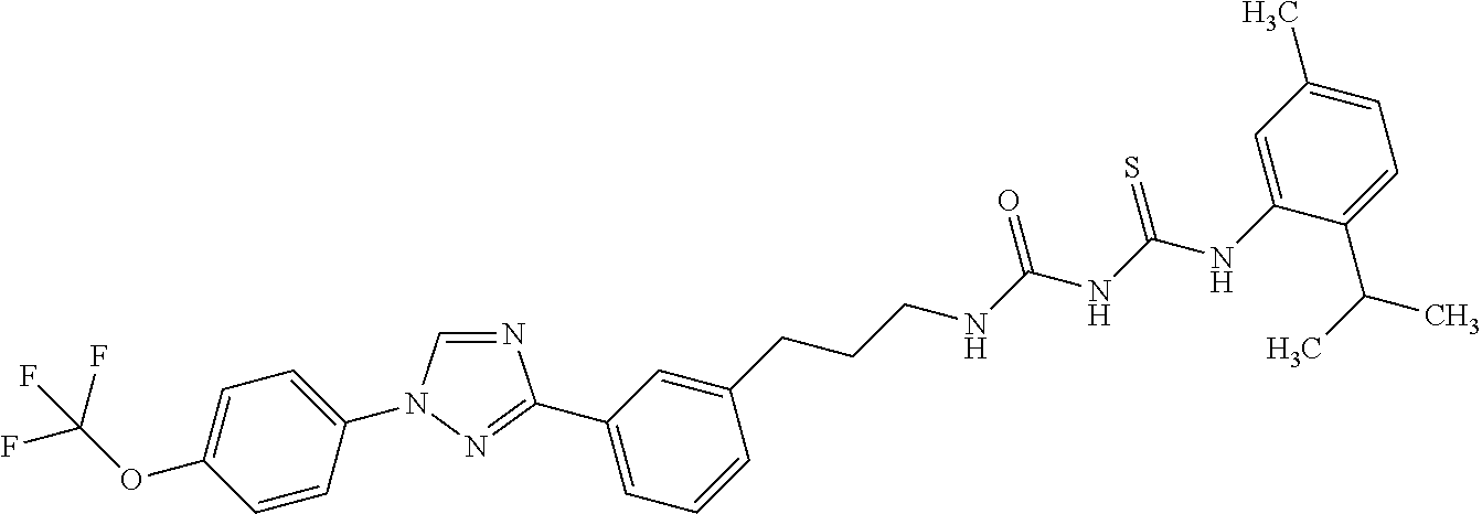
N1=CN(C2=CC=C(OC(F)(F)F)C=C2)N=C1C1=CC=CC(CCCNC(NC(NC2=CC(C)=CC=C2C(C)C)=S)=O)=C1
